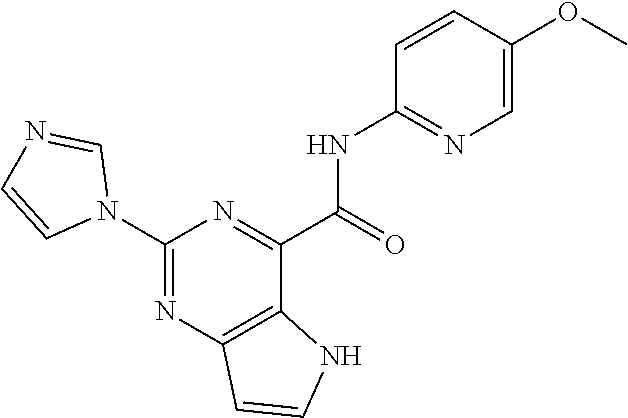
C1(NC(C2=NC(N3C=NC=C3)=NC3=C2NC=C3)=O)=NC=C(OC)C=C1
